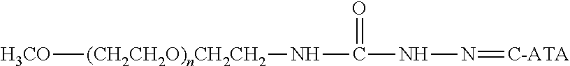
[H3CO][(CH2CH2O)nCH2CH2]NC(NN=[C-ATA])=O
